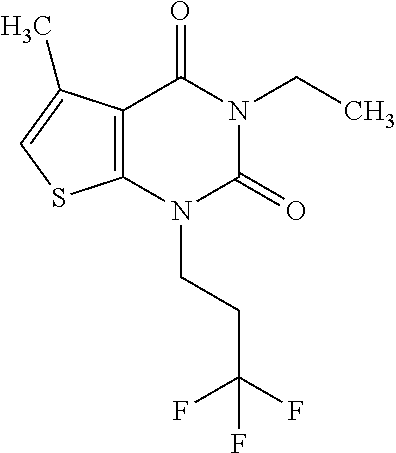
C12=C(N(CCC(F)(F)F)C(=O)N(CC)C1=O)SC=C2C
